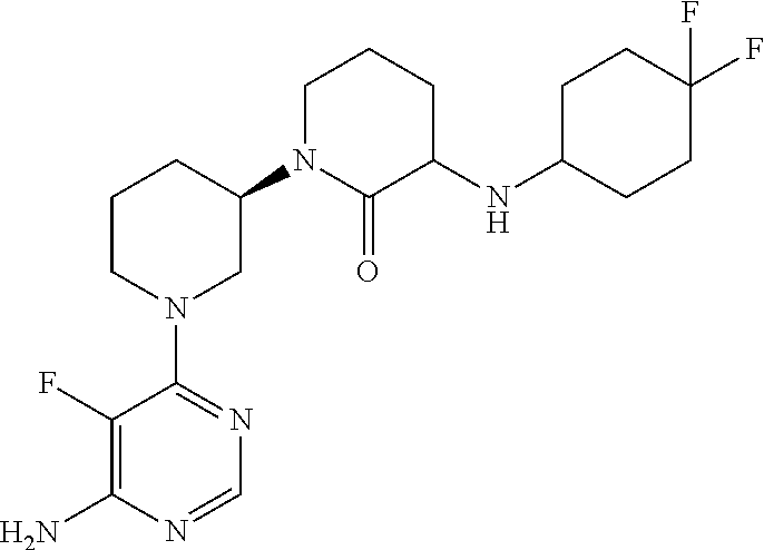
C1(N2CC(N3C(=O)C(NC4CCC(F)(F)CC4)CCC3)CCC2)=NC=NC(N)=C1F
